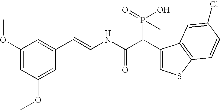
C1(OC)=CC(OC)=CC(C=CNC(C(C2=CSC3=C2C=C(Cl)C=C3)P(O)(C)=O)=O)=C1
